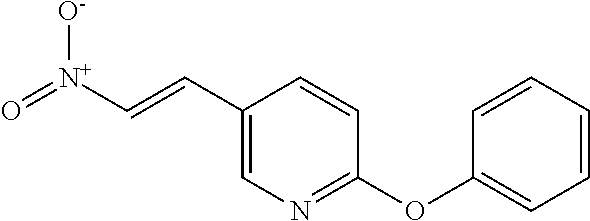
O=[N+](C=CC1=CN=C(OC2=CC=CC=C2)C=C1)[O-]
